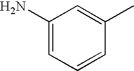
C1(N)=CC=CC(C)=C1
